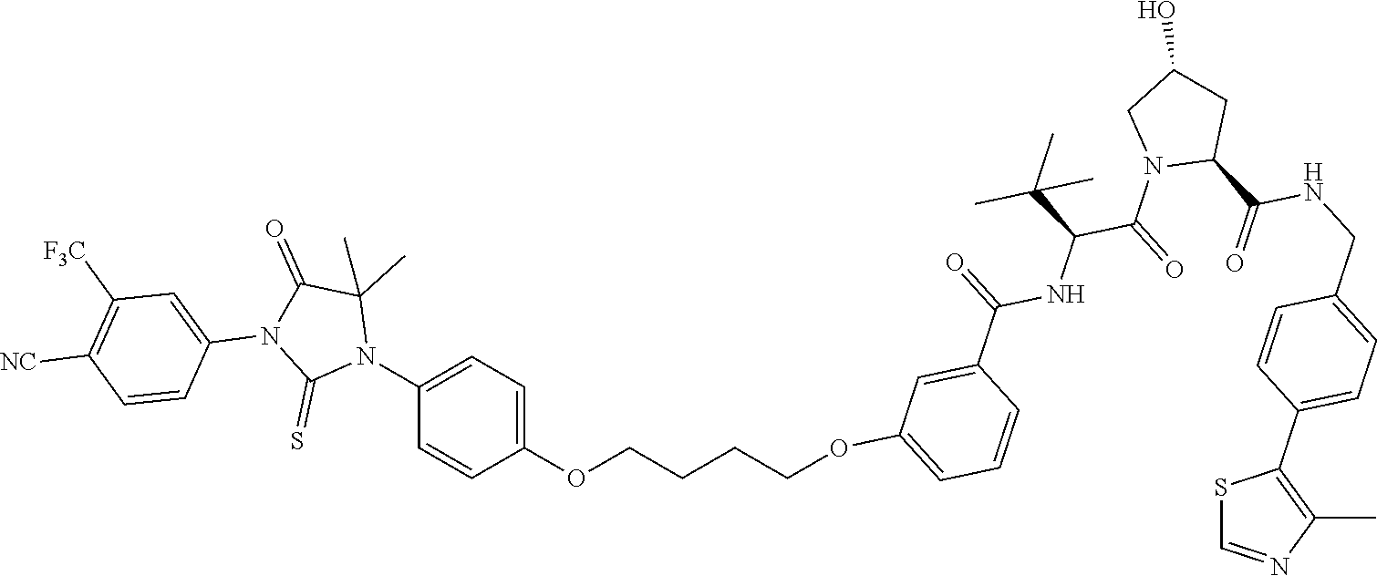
C1(N2C(C)(C)C(=O)N(C3=CC([F3C])=C([NC])C=C3)C2=S)=CC=C(OCCCCOC2=CC=CC(C(NC(C(C)(C)C)C(=O)N3C(C(NCC4=CC=C(C5=C(C)N=CS5)C=C4)=O)CC(O)C3)=O)=C2)C=C1
